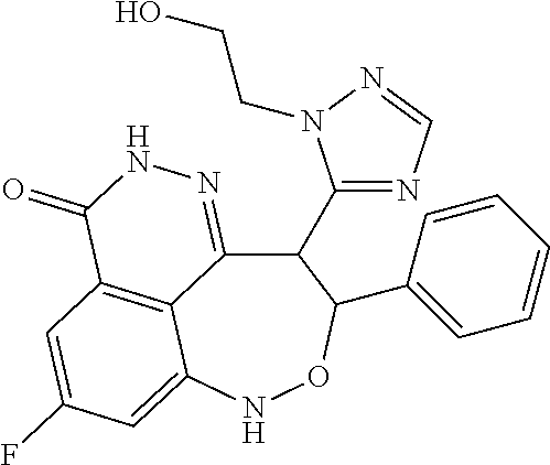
C12=C3C=C(F)C=C1NOC(C1=CC=CC=C1)C(C1=NC=NN1CCO)C2=NNC3=O
